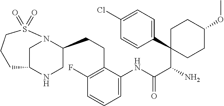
C(C(C1(C2=CC=C(Cl)C=C2)CCC(OC)CC1)N)(=O)NC1=CC=CC(F)=C1CCC1CNC2CN1S(=O)(=O)CCC2
